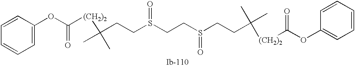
C(C)(CCS(=O)CCS(=O)CCC(C)([(CH2)2]C(=O)OC1=CC=CC=C1)C)([(CH2)2]C(=O)OC1=CC=CC=C1)C
